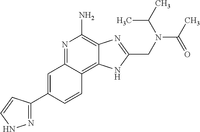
C1=C(C2=NNC=C2)C=CC2=C3C(=C(N)N=C12)N=C(CN(C(C)C)C(C)=O)N3
